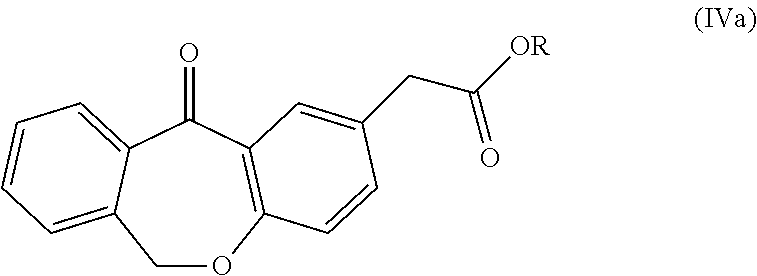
C1OC2=C(C(=O)C3=CC=CC=C13)C=C(CC([OR])=O)C=C2
